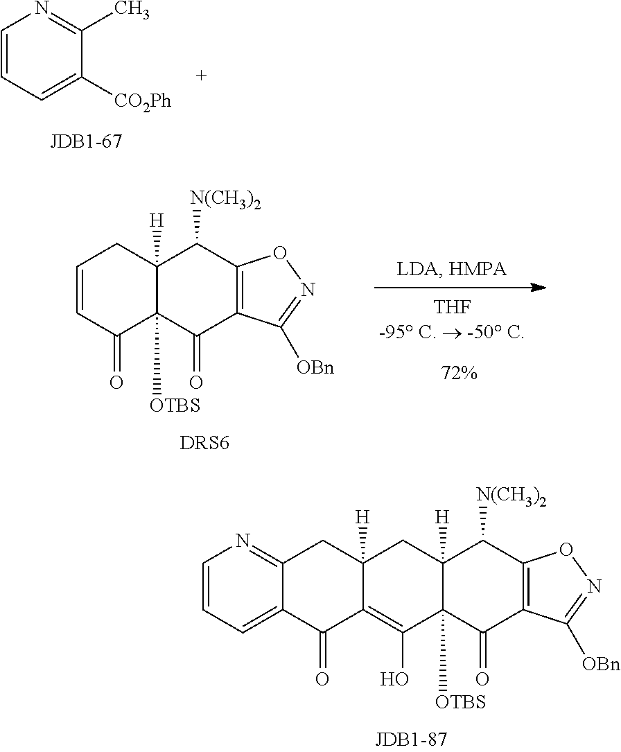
C12([H])C(=C(O)C3([OTBS])C([H])(C1)C([N(CH3)2])C1=C(C3=O)C([OBn])=NO1)C(=O)C1=CC=CN=C1C2.C1=CC=C([CO2Ph])C(C)=N1.C1=CC(=O)C2([OTBS])C([H])(C1)C([N(CH3)2])C1=C(C2=O)C([OBn])=NO1
